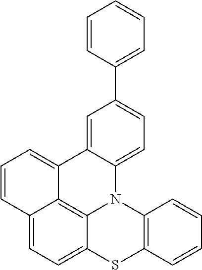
C12=CC=C3C4=C1C(=CC=C2)C1=CC(C2=CC=CC=C2)=CC=C1N4C1=C(S3)C=CC=C1
